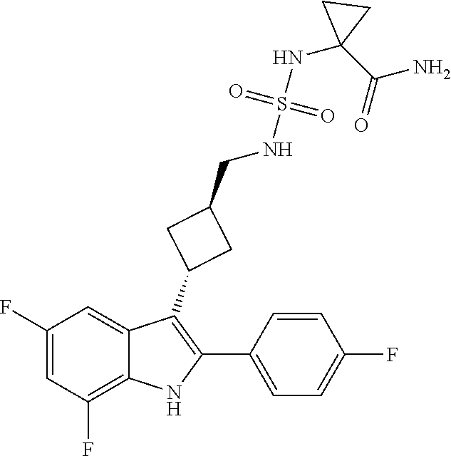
C1(F)=CC(F)=C2C(=C1)C(C1CC(CNS(=O)(NC3(C(=O)N)CC3)=O)C1)=C(C1=CC=C(F)C=C1)N2
